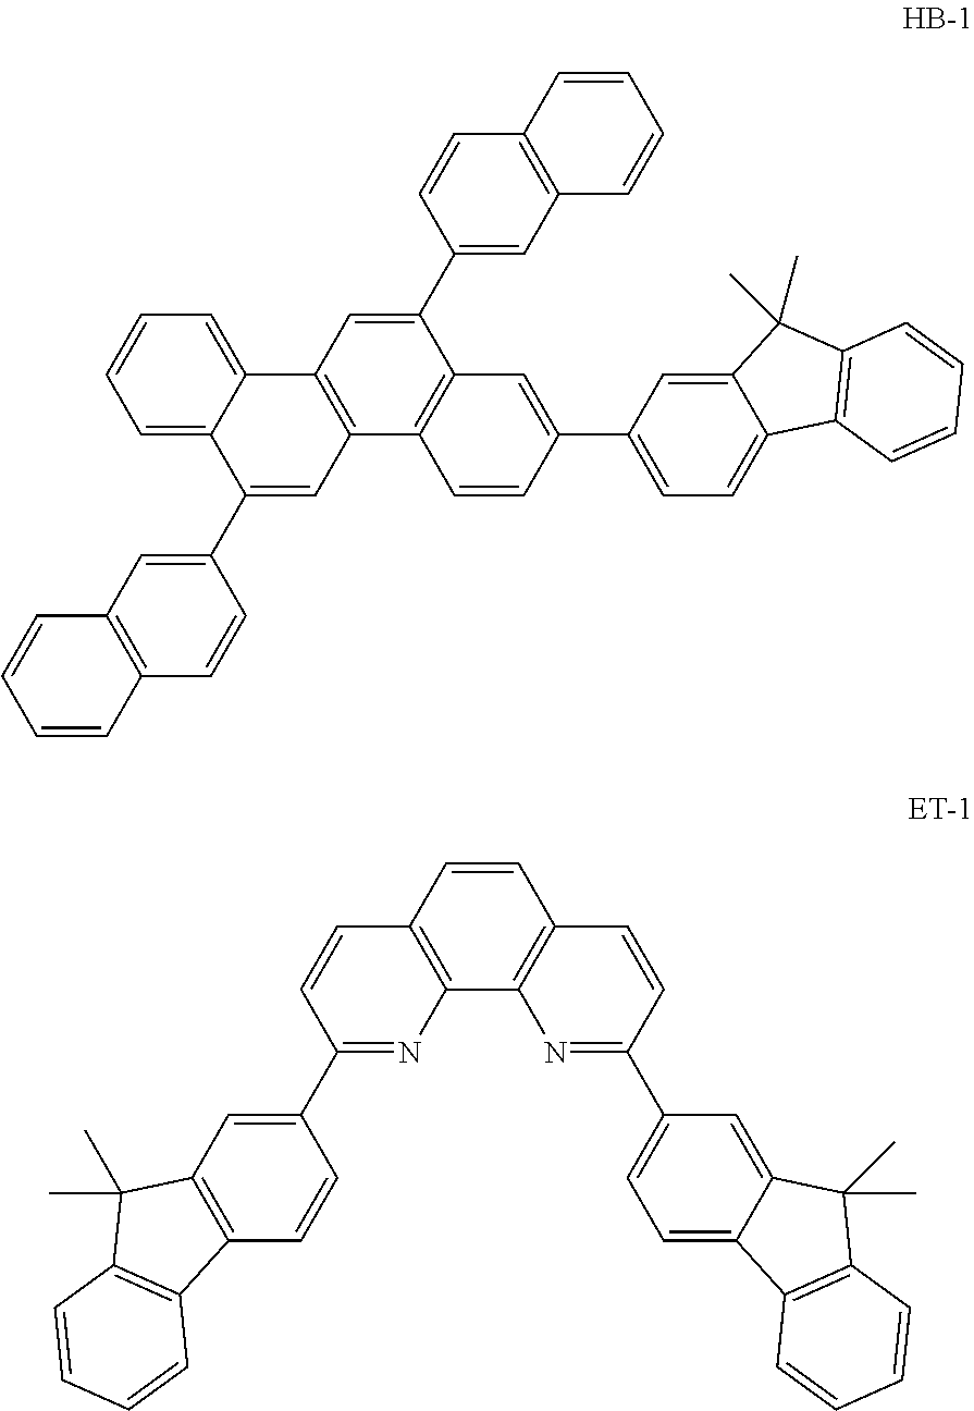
C12=C(C3=C(C=C1C1=CC4=C(C=C1)C=CC=C4)C1=CC=CC=C1C(C1=CC4=C(C=C1)C=CC=C4)=C3)C=CC(C1=CC=C3C(=C1)C(C)(C)C1=C3C=CC=C1)=C2.C12=C(C=CC3=C1N=C(C1=CC4=C(C=C1)C1=C(C4(C)C)C=CC=C1)C=C3)C=CC(C1=CC=C3C(=C1)C(C)(C)C1=C3C=CC=C1)=N2
